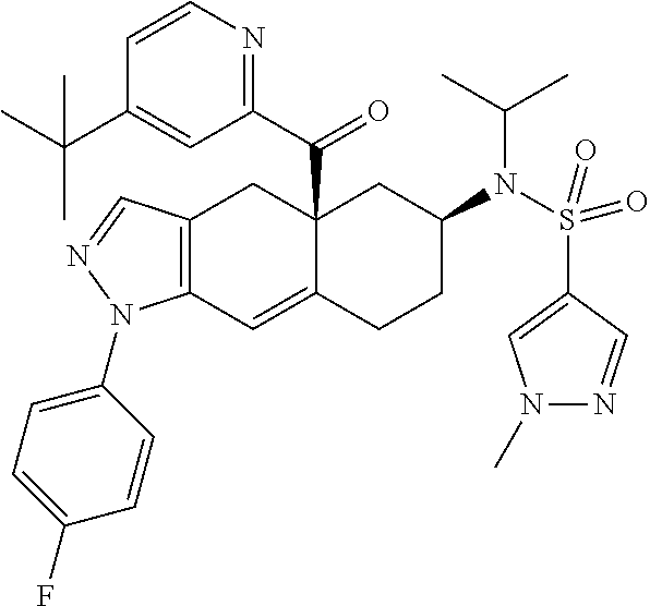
C12(C(C3=NC=CC(C(C)(C)C)=C3)=O)C(=CC3=C(C1)C=NN3C1=CC=C(F)C=C1)CCC(N(S(C1=CN(C)N=C1)(=O)=O)C(C)C)C2
